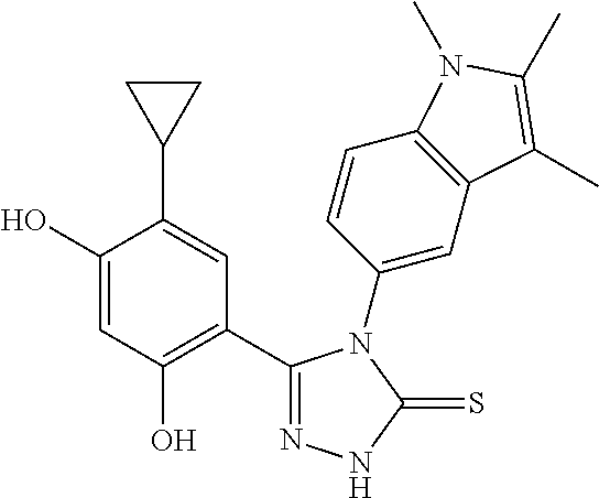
C1(C2=C(O)C=C(O)C(C3CC3)=C2)=NNC(=S)N1C1=CC2=C(C=C1)N(C)C(C)=C2C
